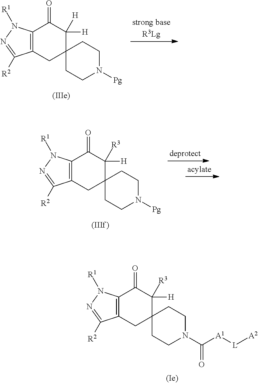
C12=C(N([R1])N=C1[R2])C(=O)C([H])([R3])C1(C2)CCN(C([A1][L][A2])=O)CC1.C12=C(N([R1])N=C1[R2])C(=O)C([H])([H])C1(C2)CCN([Pg])CC1.C12=C(N([R1])N=C1[R2])C(=O)C([H])([R3])C1(C2)CCN([Pg])CC1
